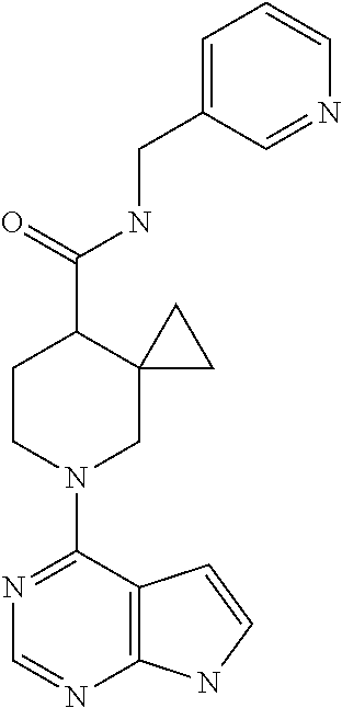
N1=C(N2CC3(C(C(=O)NCC4=CC=CN=C4)CC2)CC3)C2=C(N=C1)NC=C2
